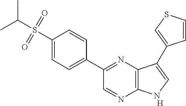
[H].C1(C2=NC3=C(N=C2)NC=C3C2=CSC=C2)=CC=C(S(C(C)C)(=O)=O)C=C1
